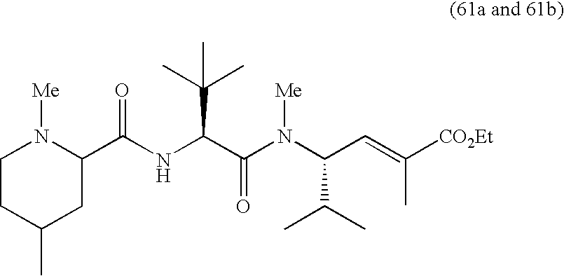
C1CC(C)CC(C(NC(C(N(C(C(C)C)C=C([CO2Et])C)[Me])=O)C(C)(C)C)=O)N1[Me]
